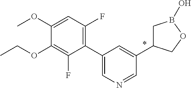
C1(C2=CN=CC(C3CB(O)OC3)=C2)=C(F)C=C(OC)C(OCC)=C1F
